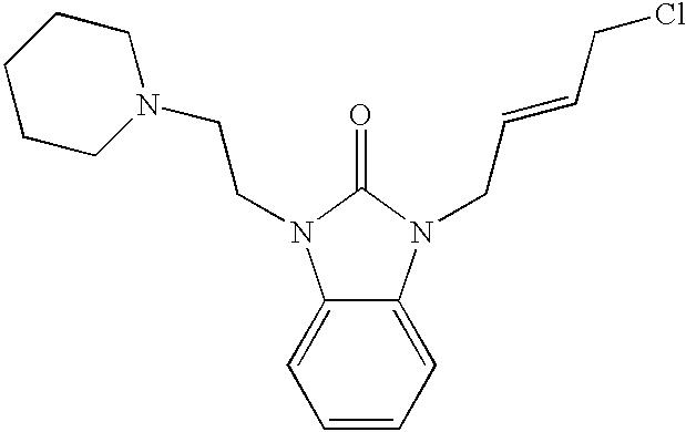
C1=CC=C2C(=C1)N(CCN1CCCCC1)C(=O)N2CC=CCCl
